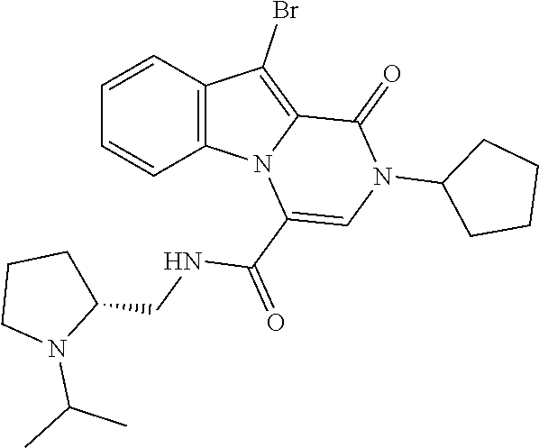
C1=CC2=C(C=C1)N1C(=C2Br)C(=O)N(C2CCCC2)C=C1C(=O)NCC1CCCN1C(C)C
